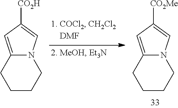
N12C(=CC([CO2H])=C1)CCCC2.N12C(=CC([CO2Me])=C1)CCCC2
